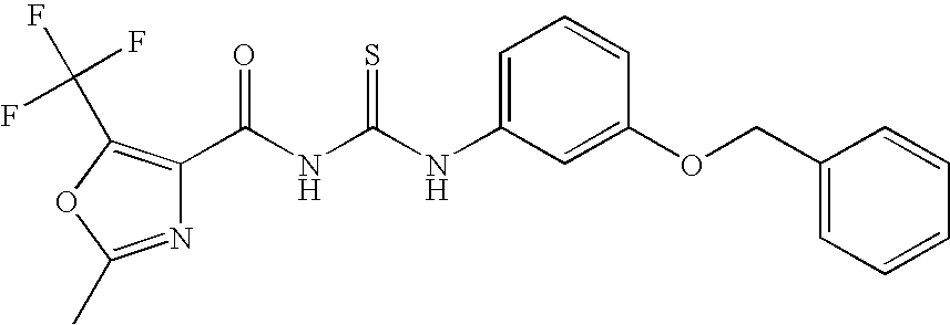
C(NC(NC1=CC=CC(OCC2=CC=CC=C2)=C1)=S)(=O)C1=C(C(F)(F)F)OC(C)=N1
